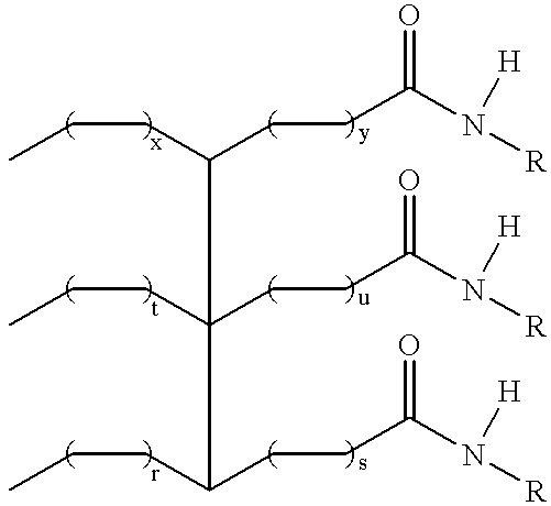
CCCC(CCC(N([R])[H])=O)C(CCC)(CCC(N([R])[H])=O)C(CCC)CCC(N([R])[H])=O
